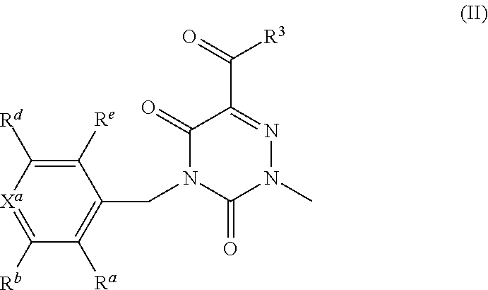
C1([Re])=C([Rd])[Xa]=C([Rb])C([Ra])=C1CN1C(=O)N(C)N=C(C([R3])=O)C1=O
